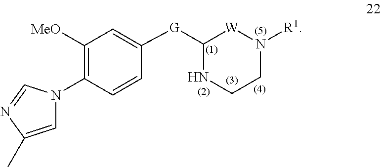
C1([G]C2=CC([MeO])=C(N3C=C(C)N=C3)C=C2)NCCN([R1])[W]1
